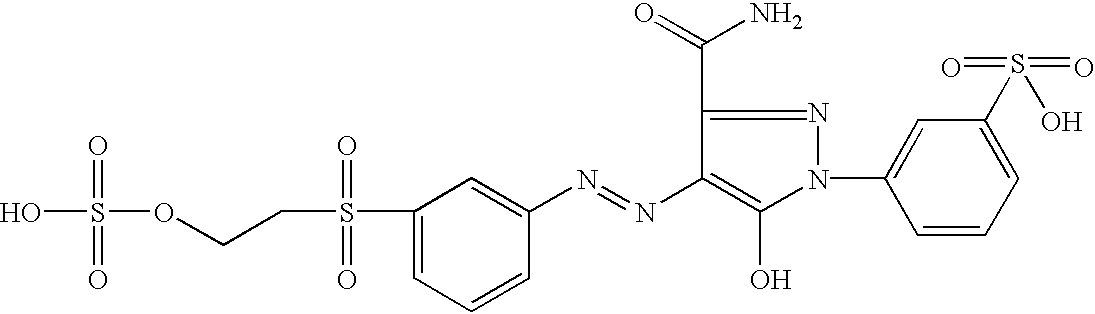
OS(OCCS(C1=CC=CC(N=NC2=C(O)N(C3=CC(S(O)(=O)=O)=CC=C3)N=C2C(=O)N)=C1)(=O)=O)(=O)=O
